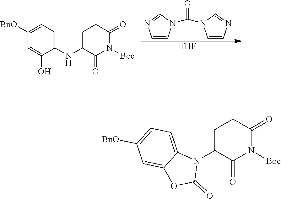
C1=CN(C(N2C=CN=C2)=O)C=N1.[THF].C1([BnO])=CC=C(NC2C(=O)N([Boc])C(=O)CC2)C(O)=C1.C1C(N2C3=CC=C([BnO])C=C3OC2=O)C(=O)N([Boc])C(=O)C1
